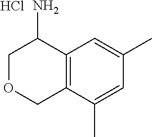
C1OCC2=C(C1N)C=C(C)C=C2C.Cl
